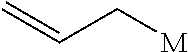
C=CC[M]
